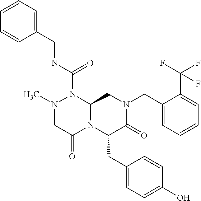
N(C(=O)N1N(C)CC(=O)N2C1CN(CC1=CC=CC=C1C(F)(F)F)C(=O)C2CC1=CC=C(O)C=C1)CC1=CC=CC=C1
